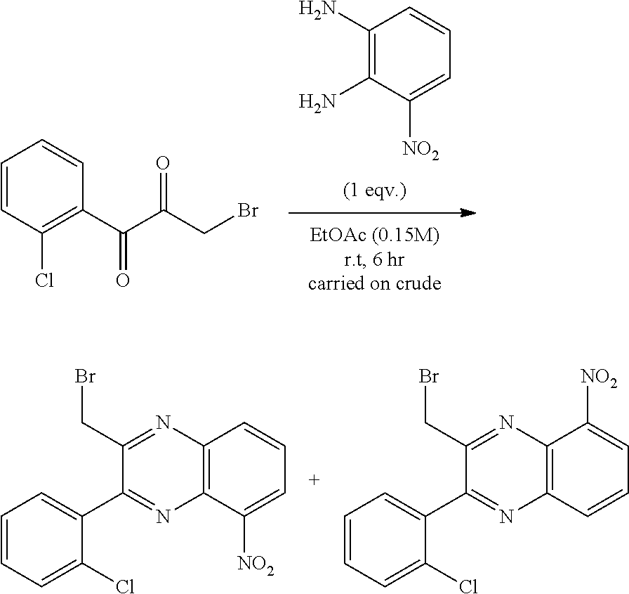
C1(N)=C(N)C([NO2])=CC=C1.C1=CC(Cl)=C(C(C(CBr)=O)=O)C=C1.C12=C(C=CC=C1[NO2])N=C(CBr)C(C1=CC=CC=C1Cl)=N2.C12=C(C([NO2])=CC=C1)N=C(CBr)C(C1=CC=CC=C1Cl)=N2
